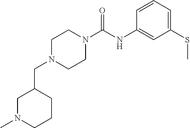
C(N1CCN(C(NC2=CC(SC)=CC=C2)=O)CC1)C1CN(C)CCC1
